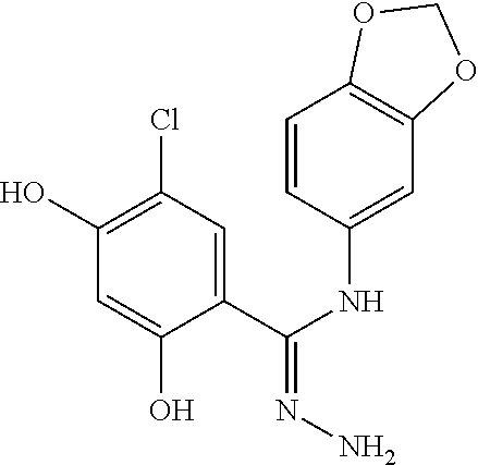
C1(O)=C(Cl)C=C(C(NC2=CC3=C(C=C2)OCO3)=NN)C(O)=C1
